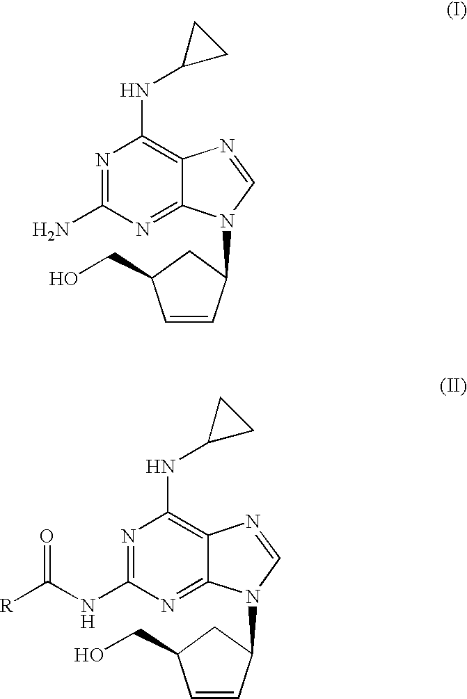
N1=C(N)N=C2C(=C1NC1CC1)N=CN2C1C=CC(CO)C1.N1=C(NC([R])=O)N=C2C(=C1NC1CC1)N=CN2C1C=CC(CO)C1
